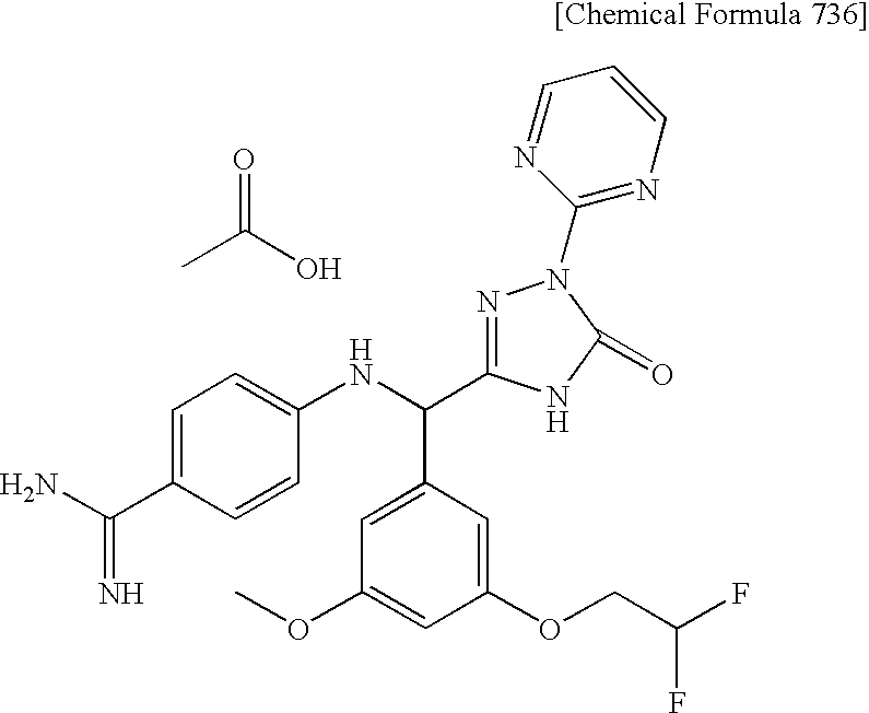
C1(OCC(F)F)=CC(C(NC2=CC=C(C(N)=N)C=C2)C2=NN(C3=NC=CC=N3)C(=O)N2)=CC(OC)=C1.CC(=O)O
